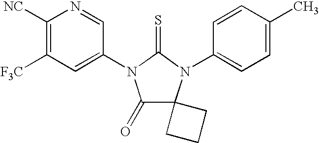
C1([NC])=C([F3C])C=C(N2C(=O)C3(N(C4=CC=C(C)C=C4)C2=S)CCC3)C=N1
